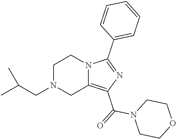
C1N(CC(C)C)CC2=C(C(=O)N3CCOCC3)N=C(C3=CC=CC=C3)N2C1
